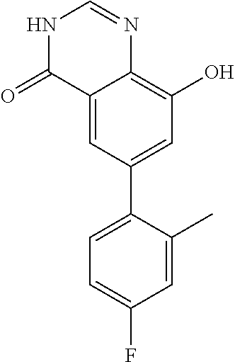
C12=CC(C3=CC=C(F)C=C3C)=CC(O)=C1N=CNC2=O
